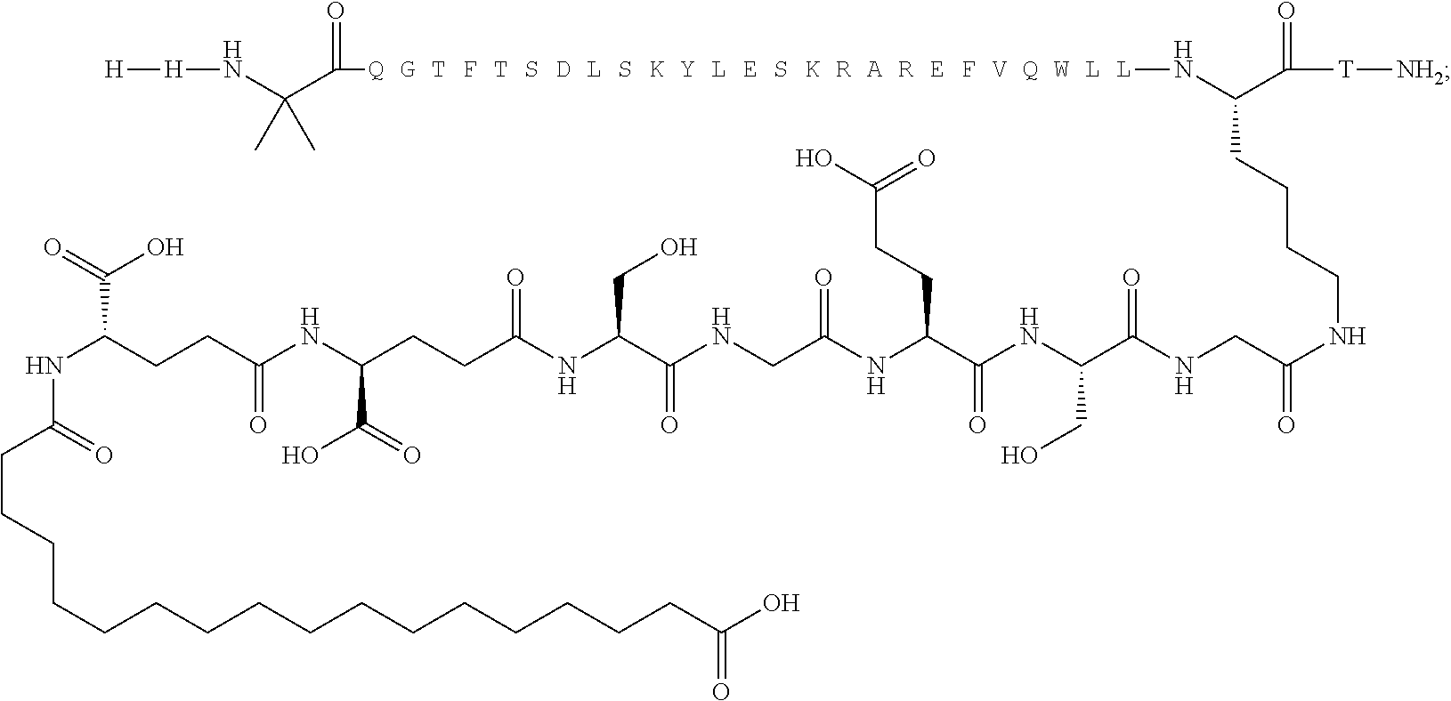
N(C(CCC(NC(CCC(NC(C(NCC(NC(C(NC(C(NCC(NCCCCC(N[Q G T F T S D L S K Y L E S K R A R E F V Q W L L]C(=O)C(N[H][H])(C)C)C([T][NH2])=O)=O)=O)CO)=O)CCC(O)=O)=O)=O)CO)=O)C(O)=O)=O)C(O)=O)C(CCCCCCCCCCCCCCCCC(O)=O)=O
